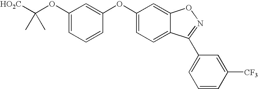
C1(OC([HO2C])(C)C)=CC=CC(OC2=CC=C3C(=C2)ON=C3C2=CC=CC([CF3])=C2)=C1
